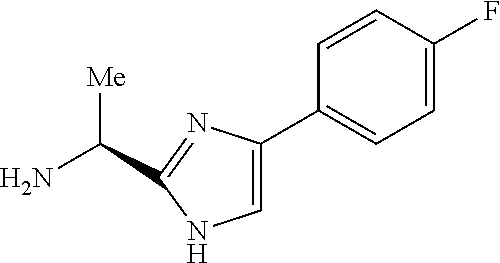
NC([Me])C1=NC(C2=CC=C(F)C=C2)=CN1
